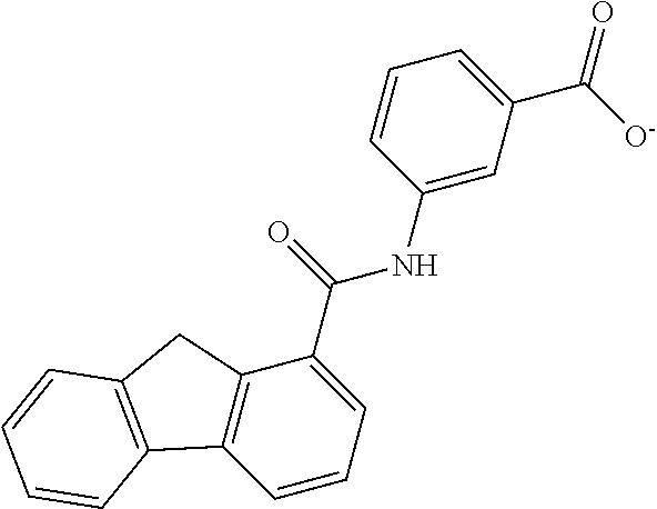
C1=CC=C(C(=O)NC2=CC(C([O-])=O)=CC=C2)C2=C1C1=C(C2)C=CC=C1
